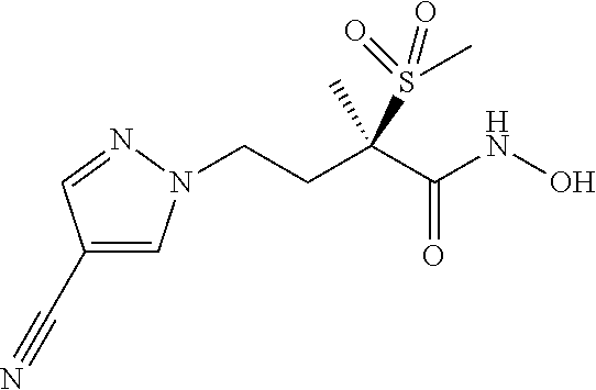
C1(C#N)=CN(CCC(C(=O)NO)(S(C)(=O)=O)C)N=C1
